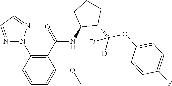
N1=CC=NN1C1=C(C(=O)NC2C(C(OC3=CC=C(F)C=C3)([D])[D])CCC2)C(OC)=CC=C1
